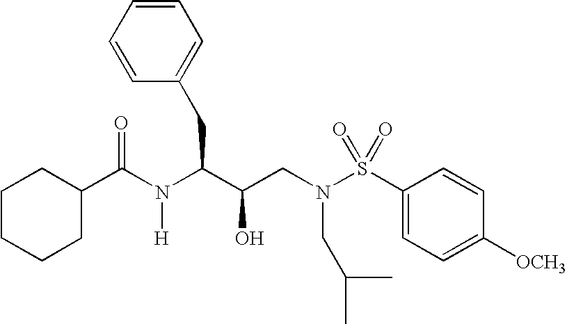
C1(C(N(C(C(CN(S(C2=CC=C([OCH3])C=C2)(=O)=O)CC(C)C)O)CC2=CC=CC=C2)[H])=O)CCCCC1
